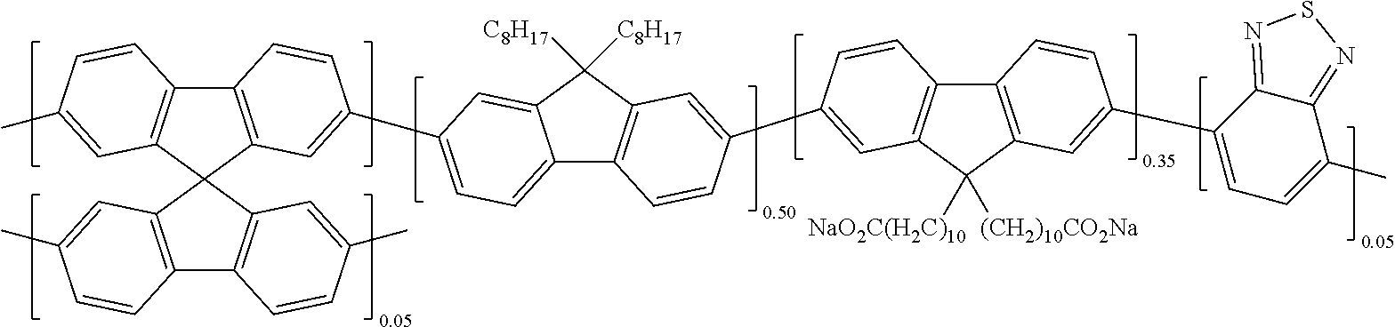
C12=C(C=C(C)C=C1)C1(C3=C2C=CC(C)=C3)C2=C(C3=C1C=C(C1=CC=C4C5=C(C([C8H17])([C8H17])C4=C1)C=C(C1=CC4=C(C6=C(C4([(CH2)10CO2Na])[NaO2C(H2C)10])C=C(C4=CC=C(C)C7=NSN=C47)C=C6)C=C1)C=C5)C=C3)C=CC(C)=C2
